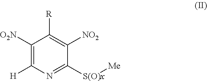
C1([O2N])=C([H])N=C([S(O)x][Me])C([NO2])=C1[R]
